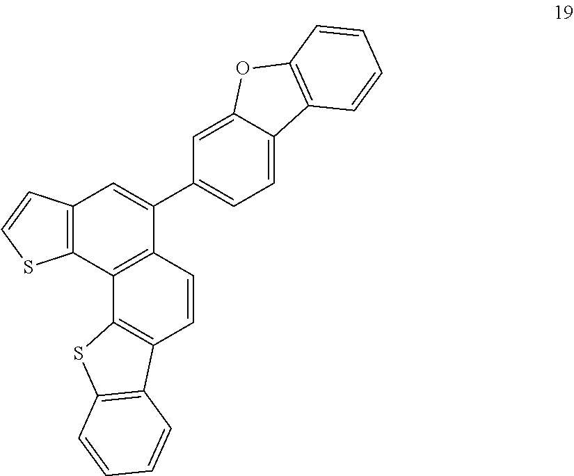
C1=CC2=C(C3=C1C1=C(S3)C=CC=C1)C1=C(C=C2C2=CC=C3C(=C2)OC2=C3C=CC=C2)C=CS1
